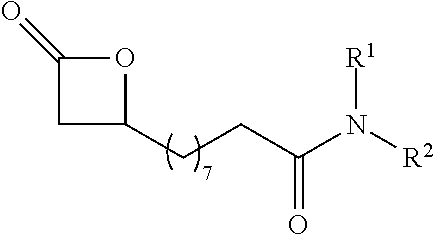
C(CC1CC(=O)O1)C(=O)N([R2])[R1]
